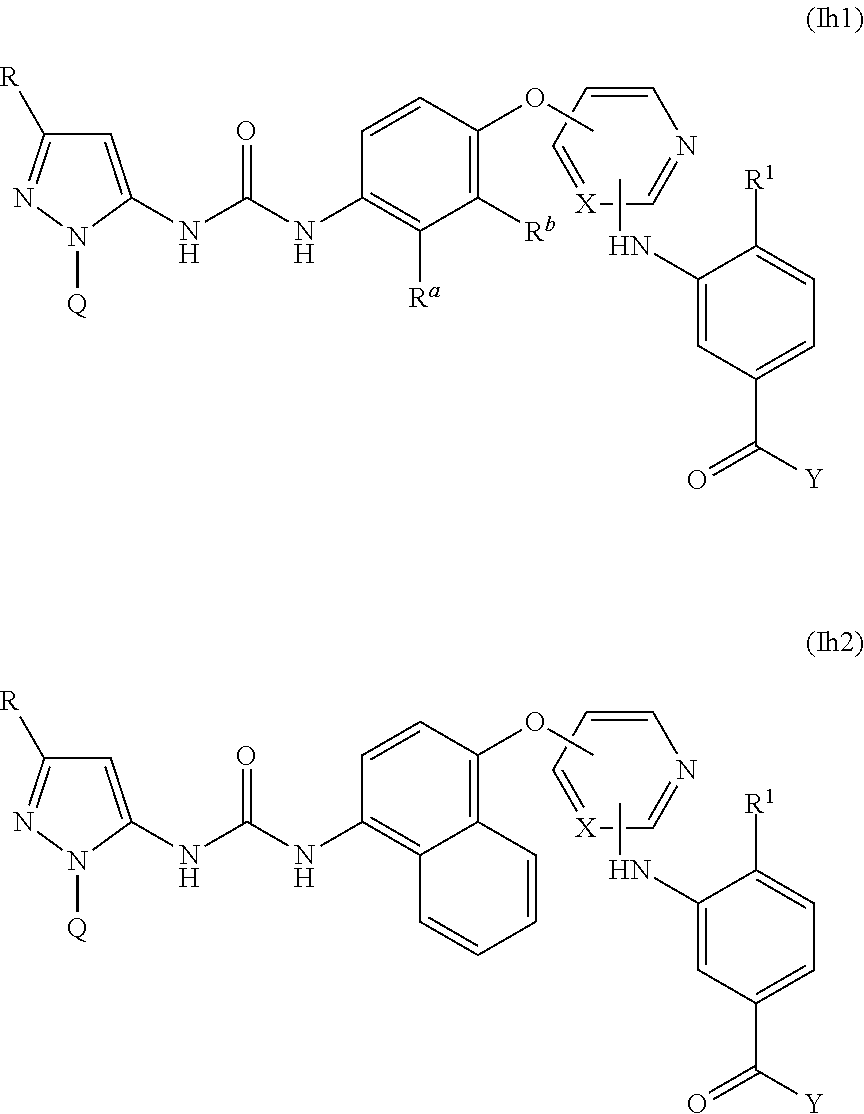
C1=C(NC(NC2=C([Ra])C([Rb])=C(OC)C=C2)=O)N([Q])N=C1[R].C1=CC=[X]C=N1.CNC1=CC(C([Y])=O)=CC=C1[R1].C1=C(NC(NC2=C3C(=C(OC)C=C2)C=CC=C3)=O)N([Q])N=C1[R].C1=CC=[X]C=N1.CNC1=CC(C([Y])=O)=CC=C1[R1]
